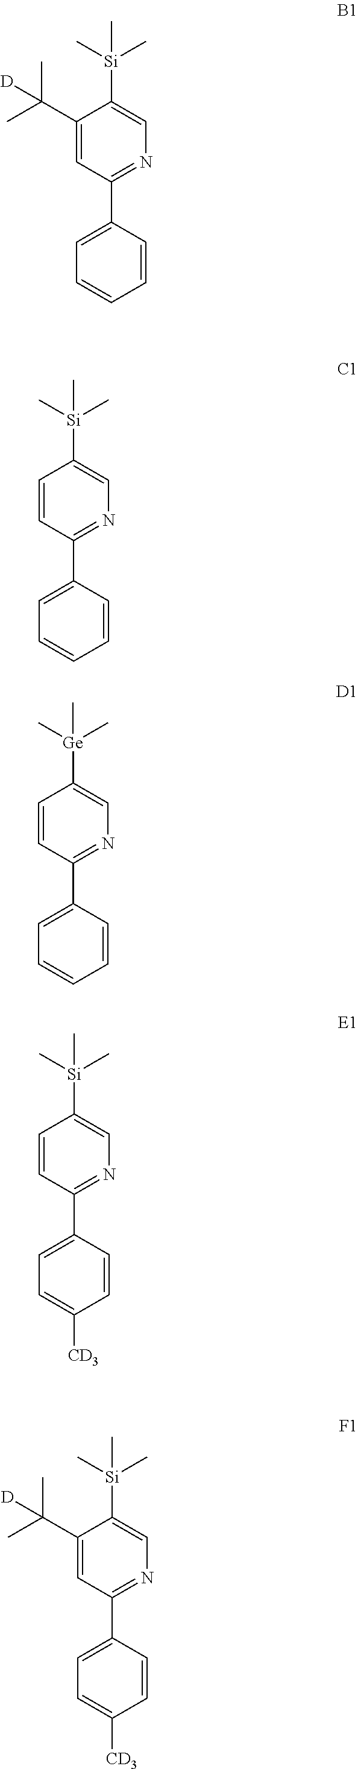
C1(C(C)(C)[D])=CC(C2=CC=CC=C2)=NC=C1[Si](C)(C)C.C1=CC(C2=CC=CC=C2)=NC=C1[Si](C)(C)C.C1=CC(C2=CC=CC=C2)=NC=C1[Ge](C)(C)C.C1=CC(C2=CC=C([CD3])C=C2)=NC=C1[Si](C)(C)C.C1(C(C)(C)[D])=CC(C2=CC=C([CD3])C=C2)=NC=C1[Si](C)(C)C
